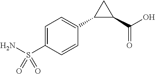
NS(C1=CC=C(C2C(C(O)=O)C2)C=C1)(=O)=O
